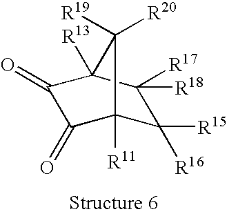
C1([R15])([R16])C2([R11])C(=O)C(=O)C([R13])(C1([R18])[R17])C2([R19])[R20]
